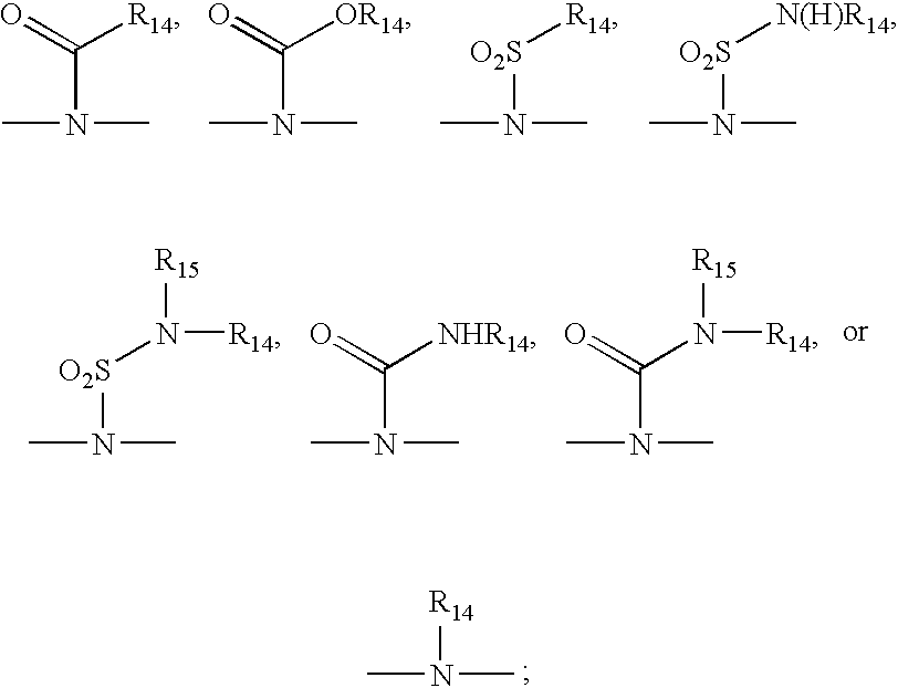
CN(C)[O2S]N([R14])[R15].CN(C)C([NHR14])=O.CN(C)C(N([R14])[R15])=O.CN(C)[R14].CN(C)C(=O)[R14].CN(C)C(=O)[OR14].CN(C)[O2S][R14].CN(C)[O2S][N(H)R14]
